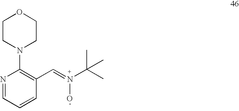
N1=CC=CC(C=N(C(C)(C)C)O)=C1N1CCOCC1
